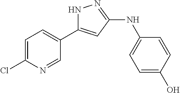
C1=C(Cl)N=CC(C2=CC(NC3=CC=C(O)C=C3)=NN2)=C1
